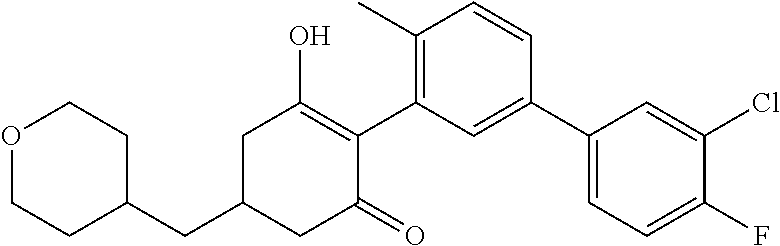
C1(CC2CC(=O)C(C3=C(C)C=CC(C4=CC=C(F)C(Cl)=C4)=C3)=C(O)C2)CCOCC1
